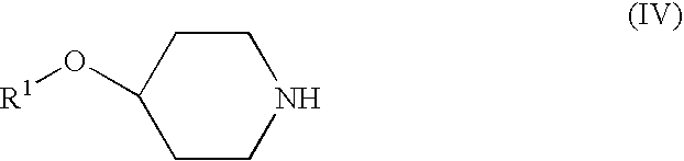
C1CNCCC1O[R1]
